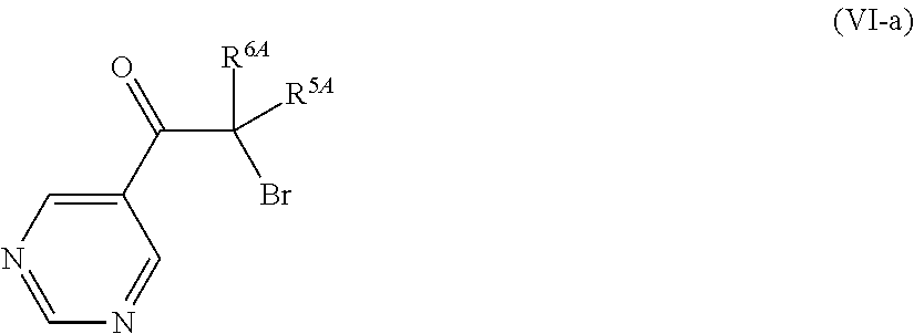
C1(C(=O)C([R6A])(Br)[R5A])=CN=CN=C1
